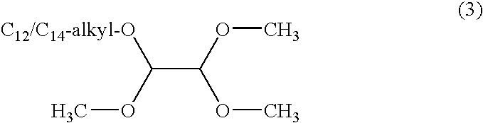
C(C(OC)OC)([C12/C14-alkyl-O])OC
